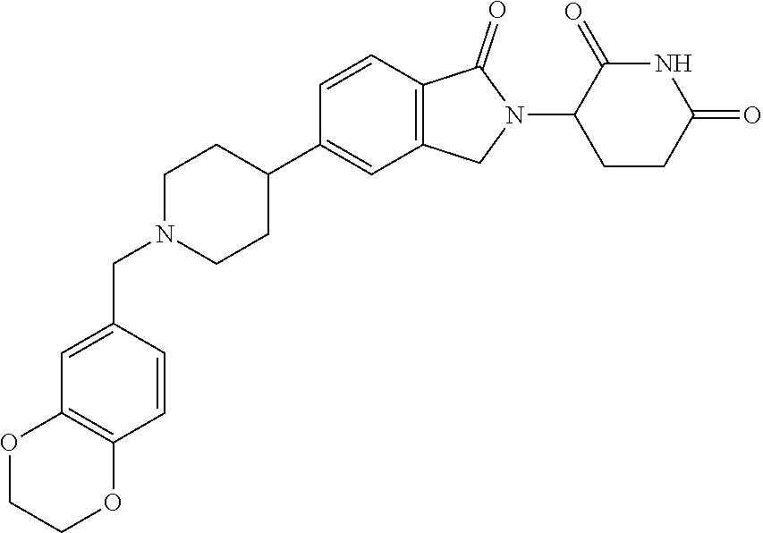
C1N(CC2=CC3=C(C=C2)OCCO3)CCC(C2=CC3=C(C=C2)C(=O)N(C2CCC(=O)NC2=O)C3)C1
